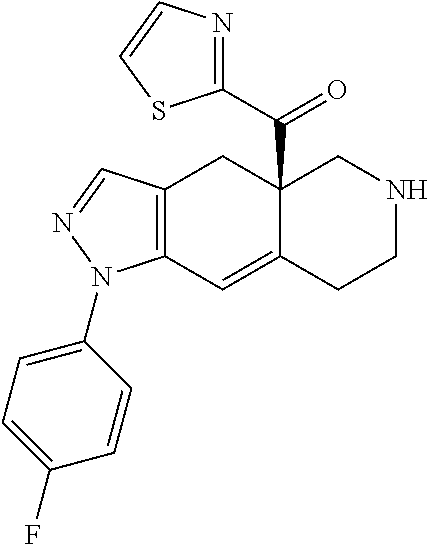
C12(C(C3=NC=CS3)=O)C(=CC3=C(C1)C=NN3C1=CC=C(F)C=C1)CCNC2
